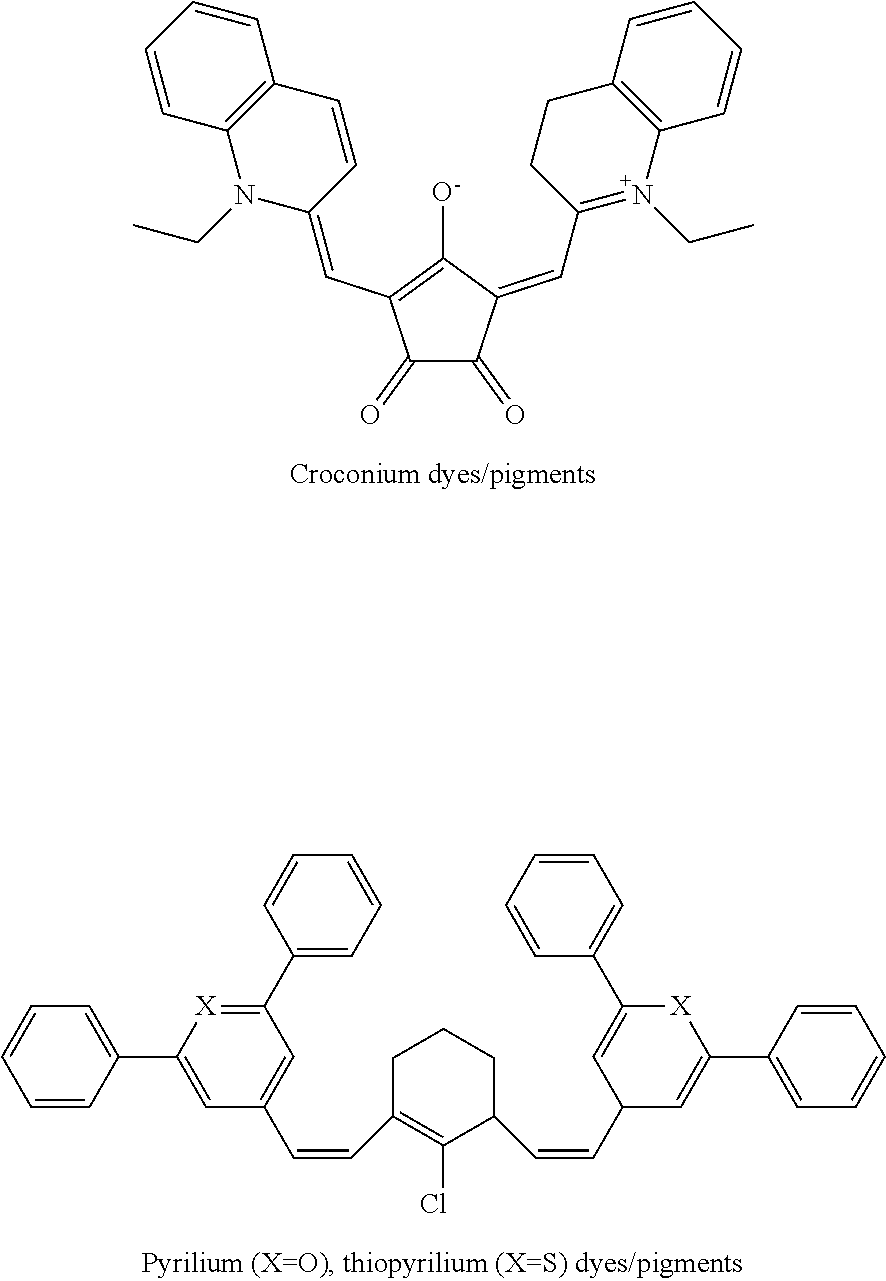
C1(=O)C(=O)C(=CC2=N(CC)C3=C(CC2)C=CC=C3)C([O-])=C1C=C1C=CC2=C(N1CC)C=CC=C2.C1C(C=CC2=CC(C3=CC=CC=C3)=[X]C(C3=CC=CC=C3)=C2)=C(Cl)C(C=CC2C=C(C3=CC=CC=C3)[X]C(C3=CC=CC=C3)=C2)CC1
